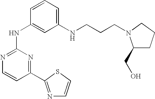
N1=C(NC2=CC(NCCCN3C(CO)CCC3)=CC=C2)N=C(C2=NC=CS2)C=C1
